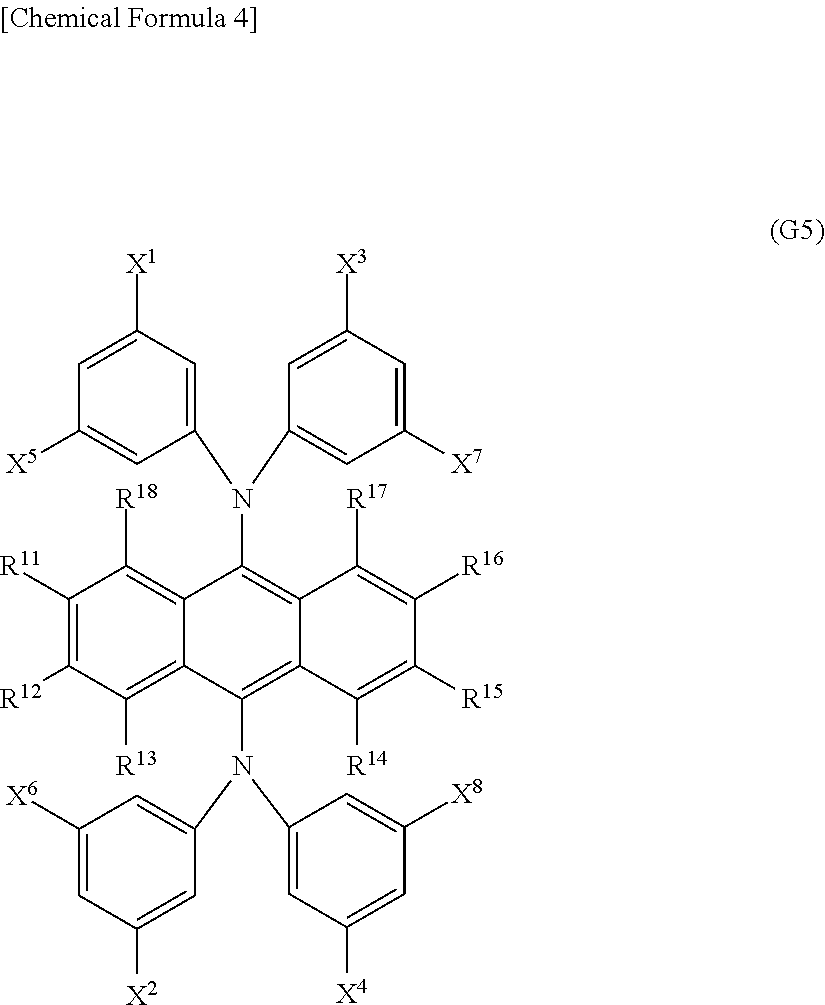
C12=C([R18])C([R11])=C([R12])C([R13])=C1C(N(C1=CC([X6])=CC([X2])=C1)C1=CC([X4])=CC([X8])=C1)=C1C(=C2N(C2=CC([X1])=CC([X5])=C2)C2=CC([X7])=CC([X3])=C2)C([R17])=C([R16])C([R15])=C1[R14]
